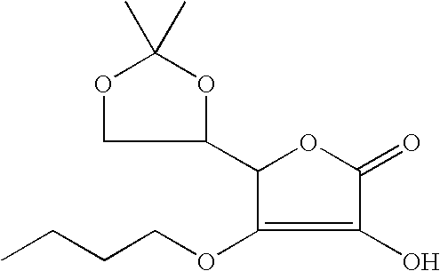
C1(C2OC(C)(C)OC2)C(OCCCC)=C(O)C(=O)O1
